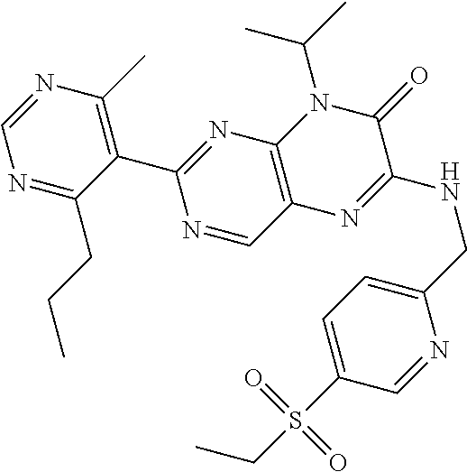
N1=C(CCC)C(C2=NC3=C(C=N2)N=C(NCC2=CC=C(S(CC)(=O)=O)C=N2)C(=O)N3C(C)C)=C(C)N=C1
